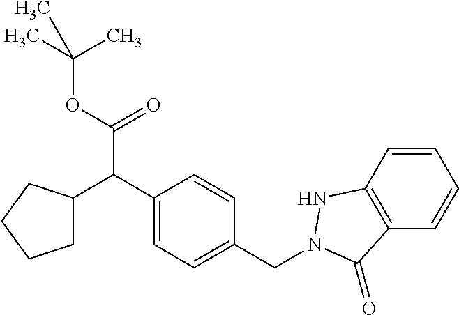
C1=CC2=C(C=C1)C(=O)N(CC1=CC=C(C(C(OC(C)(C)C)=O)C3CCCC3)C=C1)N2
